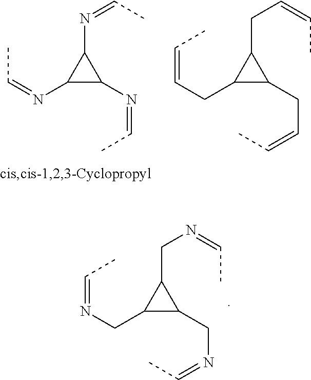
C1(CN=CC)C(CN=CC)C1CN=CC.C1(N=CC)C(N=CC)C1N=CC.C1(CC=CC)C(CC=CC)C1CC=CC
